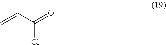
C(Cl)(C=C)=O
